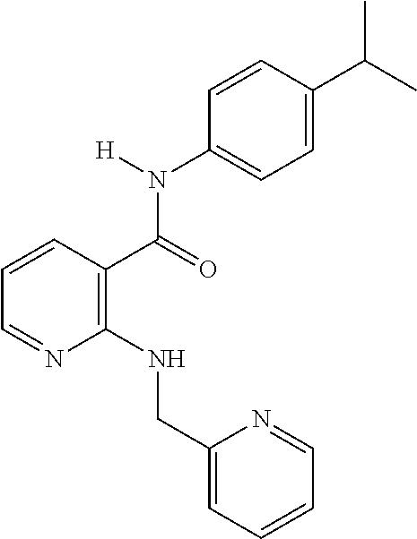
C(=O)(N(C1=CC=C(C(C)C)C=C1)[H])C1=C(NCC2=CC=CC=N2)N=CC=C1
